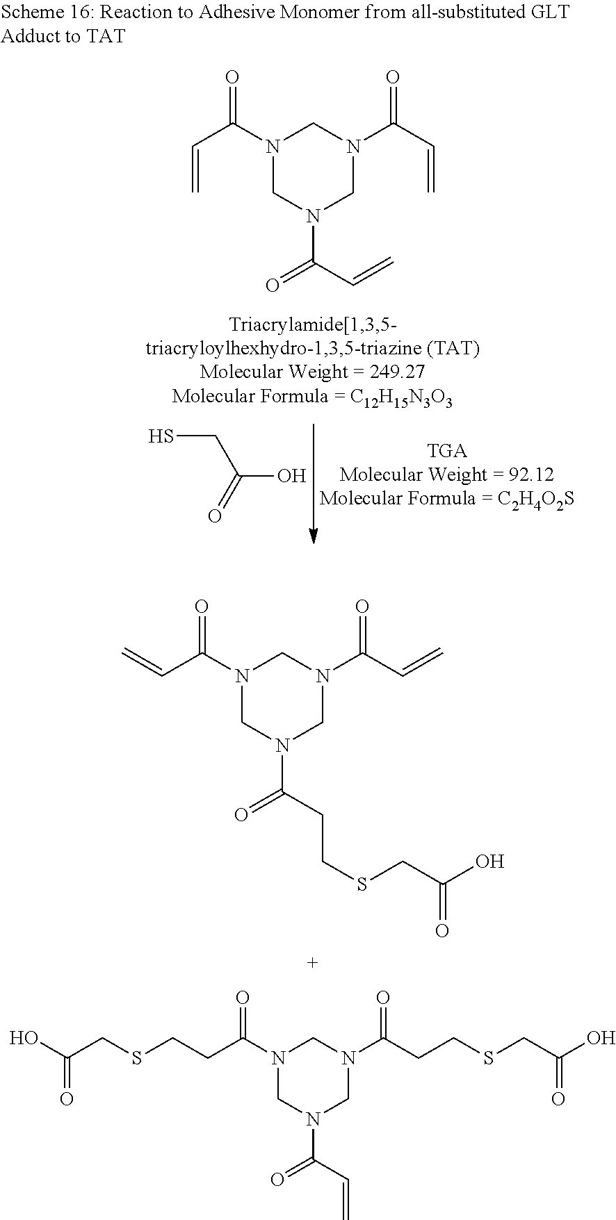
SCC(O)=O.N1(C(=O)C=C)CN(C(=O)C=C)CN(C(=O)C=C)C1.N1(C(=O)C=C)CN(C(=O)CCSCC(O)=O)CN(C(=O)C=C)C1.N1(C(=O)CCSCC(O)=O)CN(C(=O)C=C)CN(C(=O)CCSCC(O)=O)C1
